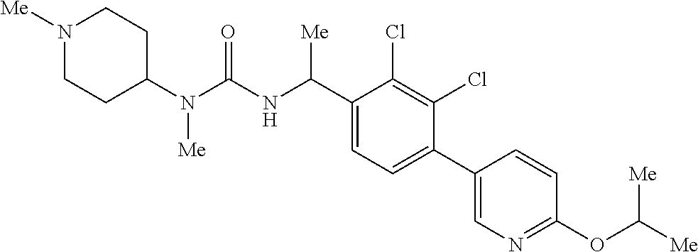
C1(N(C(NC(C2=CC=C(C3=CN=C(OC([Me])[Me])C=C3)C(Cl)=C2Cl)[Me])=O)[Me])CCN([Me])CC1
